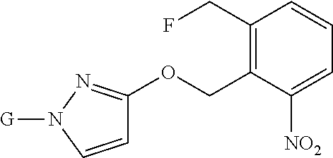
C1(CF)=C(COC2=NN([G])C=C2)C([NO2])=CC=C1
